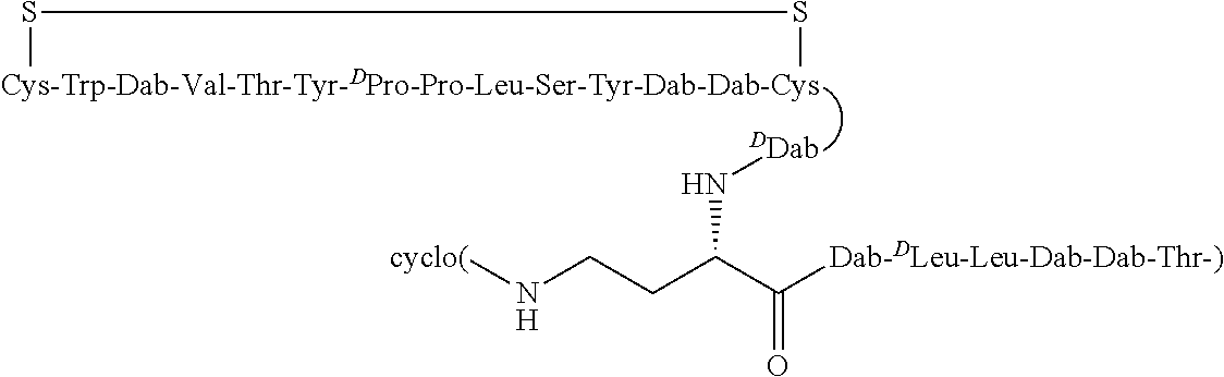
[Cys-Trp-Dab-Val-Thr-Tyr-DPro-Pro-Leu-Ser-Tyr-Dab-Dab-Cys]1SS1.[DDab]NC(CCN[cyclo(])C([Dab-DLeu-Leu-Dab-Dab-Thr-)])=O
